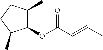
C1(OC(C=CC)=O)C(C)CCC1C
